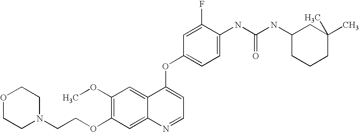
C1(F)=CC(OC2=CC=NC3=CC(OCCN4CCOCC4)=C(OC)C=C23)=CC=C1NC(NC1CC(C)(C)CCC1)=O
